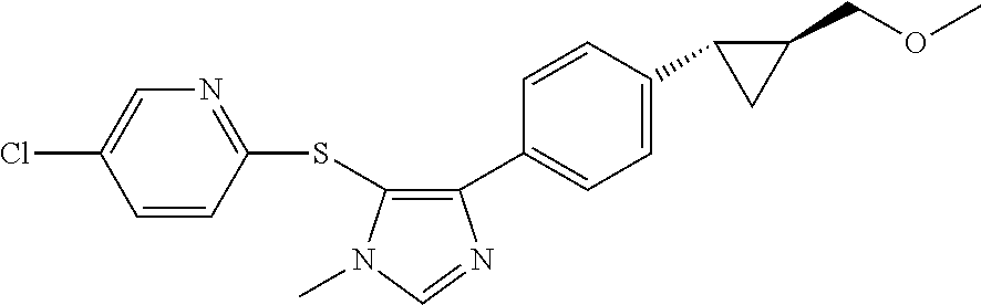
C1(SC2=C(C3=CC=C(C4C(COC)C4)C=C3)N=CN2C)=NC=C(Cl)C=C1
